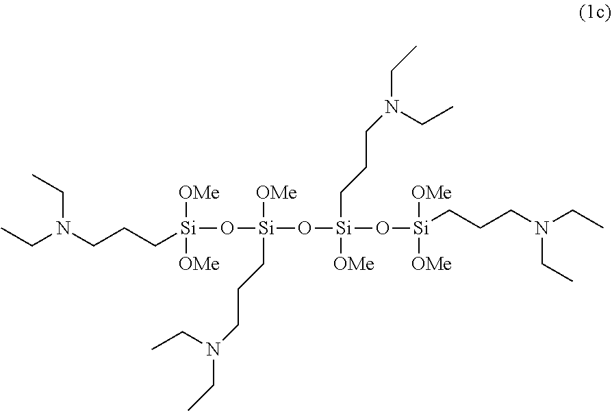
CCN(CCC[Si](O[Si](O[Si](O[Si](CCCN(CC)CC)([OMe])[OMe])(CCCN(CC)CC)[OMe])([OMe])CCCN(CC)CC)([OMe])[OMe])CC
